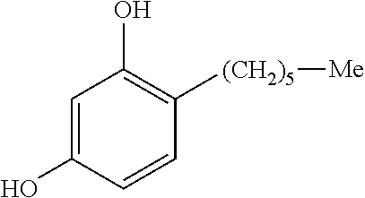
C1(O)=CC(O)=C([(CH2)5][Me])C=C1
